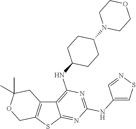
C12=C(SC3=NC(NC4=CSN=C4)=NC(NC4CCC(N5CCOCC5)CC4)=C13)COC(C)(C)C2
